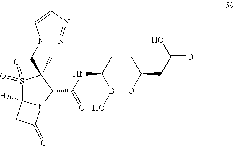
C1(C(NC2B(O)OC(CC(=O)O)CC2)=O)C(CN2N=NC=C2)(C)S(=O)(=O)C2([H])N1C(=O)C2
